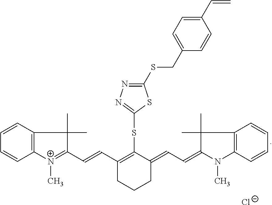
[Cl-].C1=CC2=C(C=C1)C(C)(C)C(C=CC1=C(SC3=NN=C(SCC4=CC=C(C=C)C=C4)S3)C(=CC=C3N(C)C4=C(C3(C)C)C=CC=C4)CCC1)=[N+]2C
